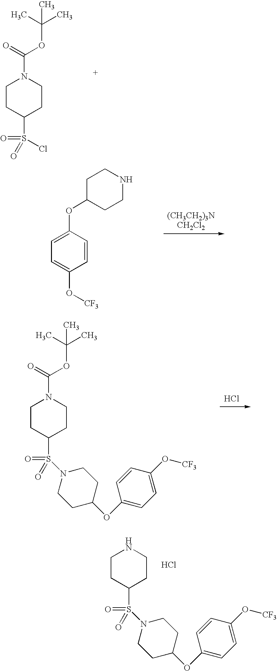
C1(S(Cl)(=O)=O)CCN(C(OC(C)(C)C)=O)CC1.C1(OC2CCNCC2)=CC=C(O[CF3])C=C1.C1(S(N2CCC(OC3=CC=C(O[CF3])C=C3)CC2)(=O)=O)CCN(C(OC(C)(C)C)=O)CC1.Cl.C1(S(N2CCC(OC3=CC=C(O[CF3])C=C3)CC2)(=O)=O)CCNCC1.Cl
